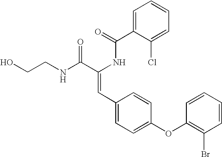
C1=C(C(=O)NC(C(NCCO)=O)=CC2=CC=C(OC3=C(Br)C=CC=C3)C=C2)C(Cl)=CC=C1
